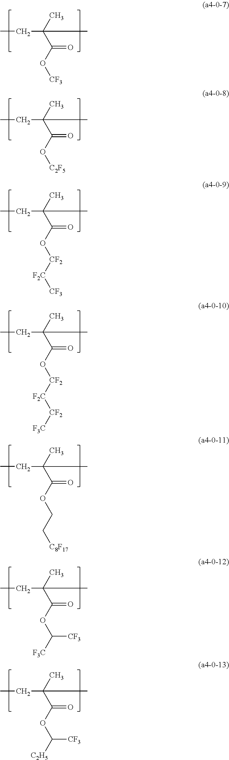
CCC(C(O[CF3])=O)(C)C.CCC(C(O[C2F5])=O)(C)C.CCC(C(O[CF2][F2C][CF3])=O)(C)C.CCC(C(O[CF2][F2C][CF2][F3C])=O)(C)C.CCC(C(OCC[C8F17])=O)(C)C.CCC(C(OC([F3C])[CF3])=O)(C)C.CCC(C(OC([C2H5])[CF3])=O)(C)C
